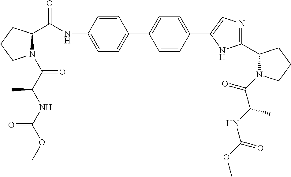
C1=CC(NC(C2N(C(C(NC(OC)=O)C)=O)CCC2)=O)=CC=C1C1=CC=C(C2=CN=C(C3N(C(C(NC(OC)=O)C)=O)CCC3)N2)C=C1
